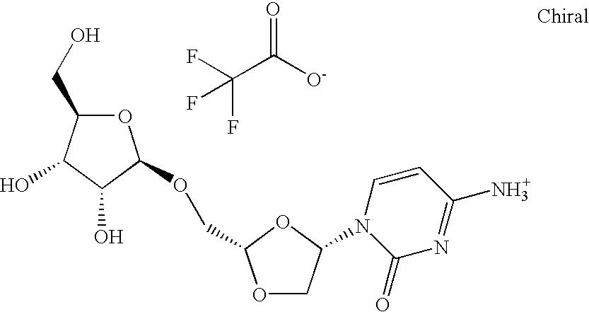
O1C(CO)C(O)C(O)C1OCC1OCC(N2C(=O)N=C(N)C=C2)O1.O=C([O-])C(F)(F)F
